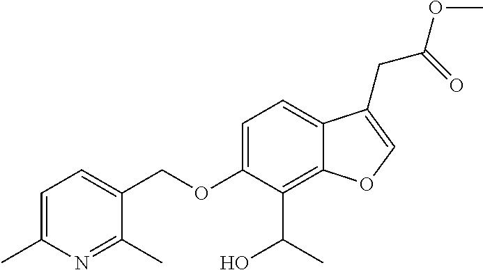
C1=C(C)N=C(C)C(COC2=CC=C3C(=C2C(C)O)OC=C3CC(=O)OC)=C1
